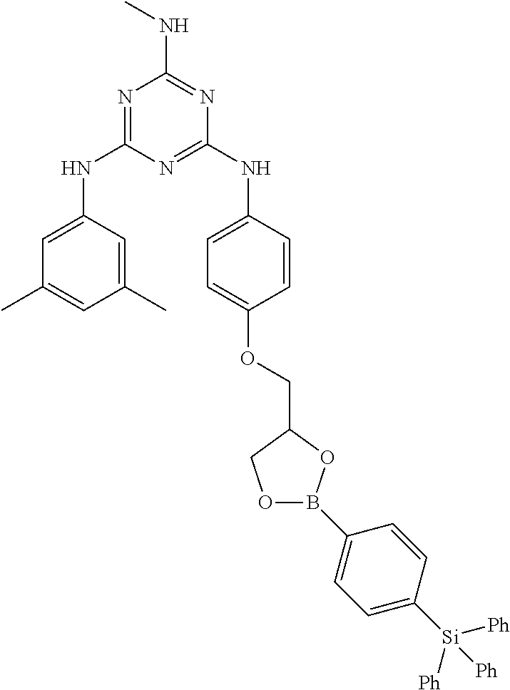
N1=C(NC2=CC(C)=CC(C)=C2)N=C(NC2=CC=C(OCC3COB(C4=CC=C([Si]([Ph])([Ph])[Ph])C=C4)O3)C=C2)N=C1NC
